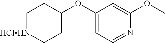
C1[HClHN]CCC(OC2=CC=NC(OC)=C2)C1
